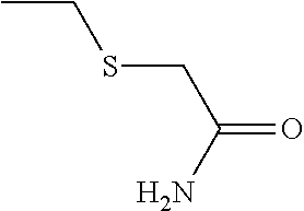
CCSCC(=O)N
